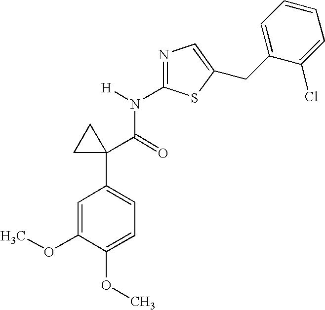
C1=C(OC)C(OC)=CC=C1C1(C(=O)N([H])C2=NC=C(CC3=CC=CC=C3Cl)S2)CC1
